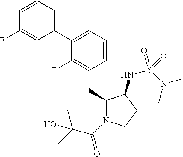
C1(CC2N(C(=O)C(C)(C)O)CCC2NS(N(C)C)(=O)=O)=C(F)C(C2=CC=CC(F)=C2)=CC=C1
